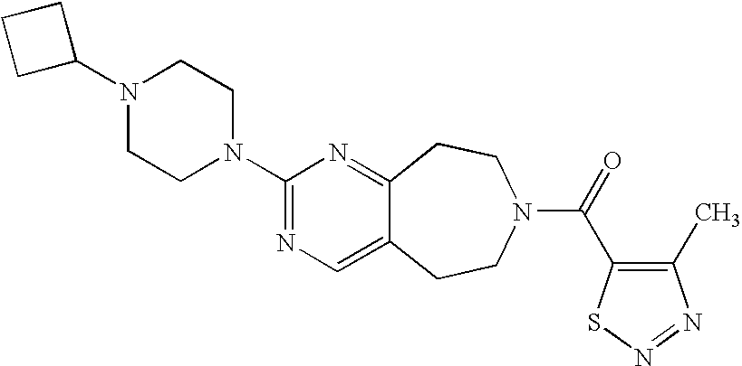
C1(N2CCN(C3=NC=C4C(=N3)CCN(C(=O)C3=C(C)N=NS3)CC4)CC2)CCC1
